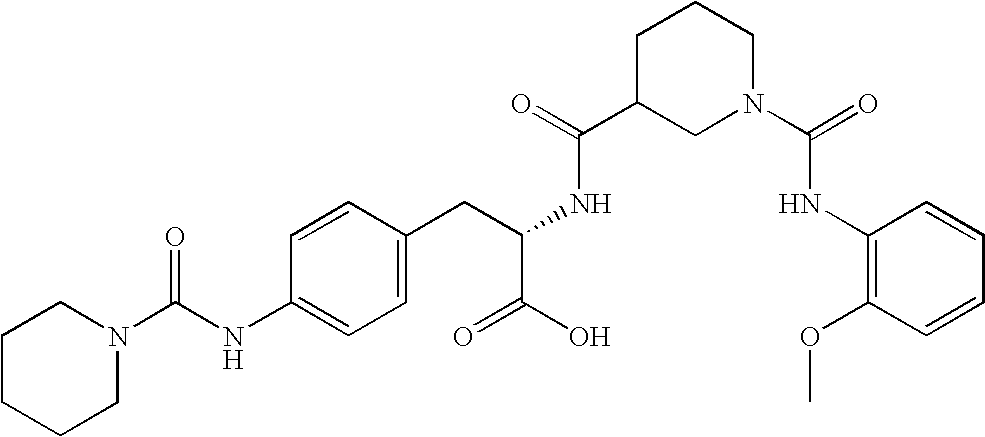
C1CCCN(C(NC2=CC=C(CC(NC(C3CN(C(=O)NC4=C(OC)C=CC=C4)CCC3)=O)C(O)=O)C=C2)=O)C1
